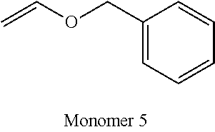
C1(COC=C)=CC=CC=C1
